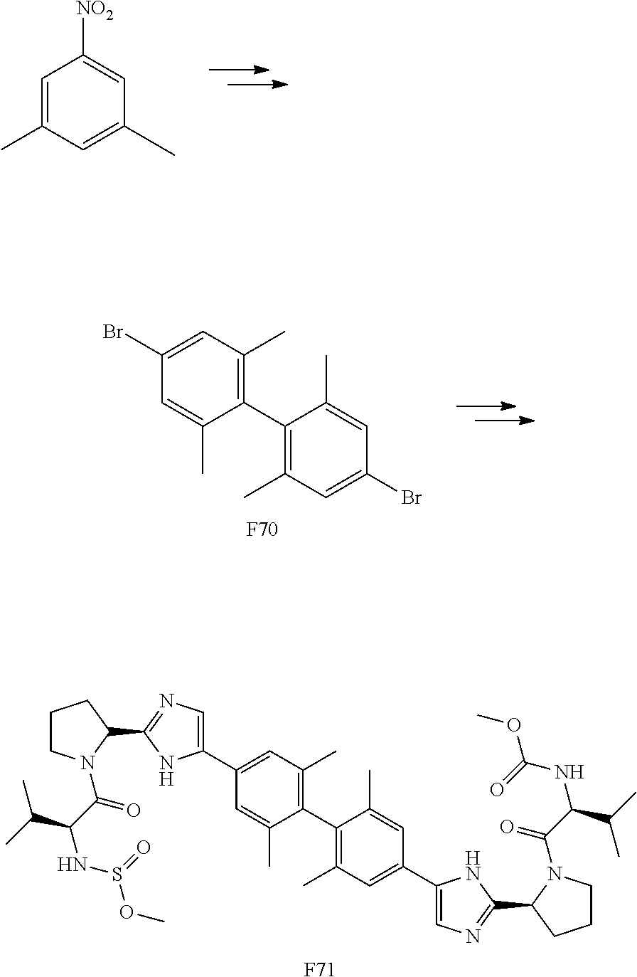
C1CN(C(C(NS(=O)OC)C(C)C)=O)C(C2=NC=C(C3=CC(C)=C(C4=C(C)C=C(C5=CN=C(C6CCCN6C(C(NC(=O)OC)C(C)C)=O)N5)C=C4C)C(C)=C3)N2)C1.[F71].C1=C(C)C=C(C)C=C1[NO2].BrC1=CC(C)=C(C2=C(C)C=C(Br)C=C2C)C(C)=C1.[F70]
